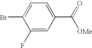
C1(F)=CC(C(=O)[OMe])=CC=C1Br
